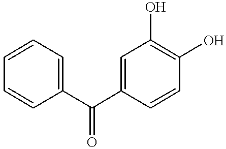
C1=CC(C(C2=CC(O)=C(O)C=C2)=O)=CC=C1
